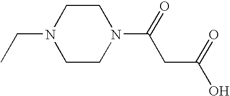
CCN1CCN(C(=O)CC(O)=O)CC1
